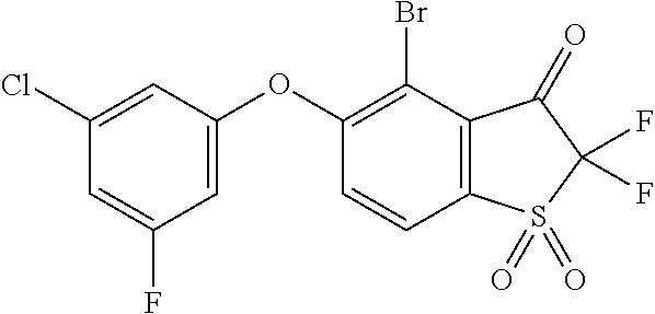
C1(Cl)=CC(OC2=C(Br)C3=C(C=C2)S(=O)(=O)C(F)(F)C3=O)=CC(F)=C1
